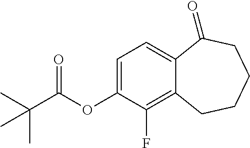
C1=C(OC(C(C)(C)C)=O)C(F)=C2C(=C1)C(=O)CCCC2
